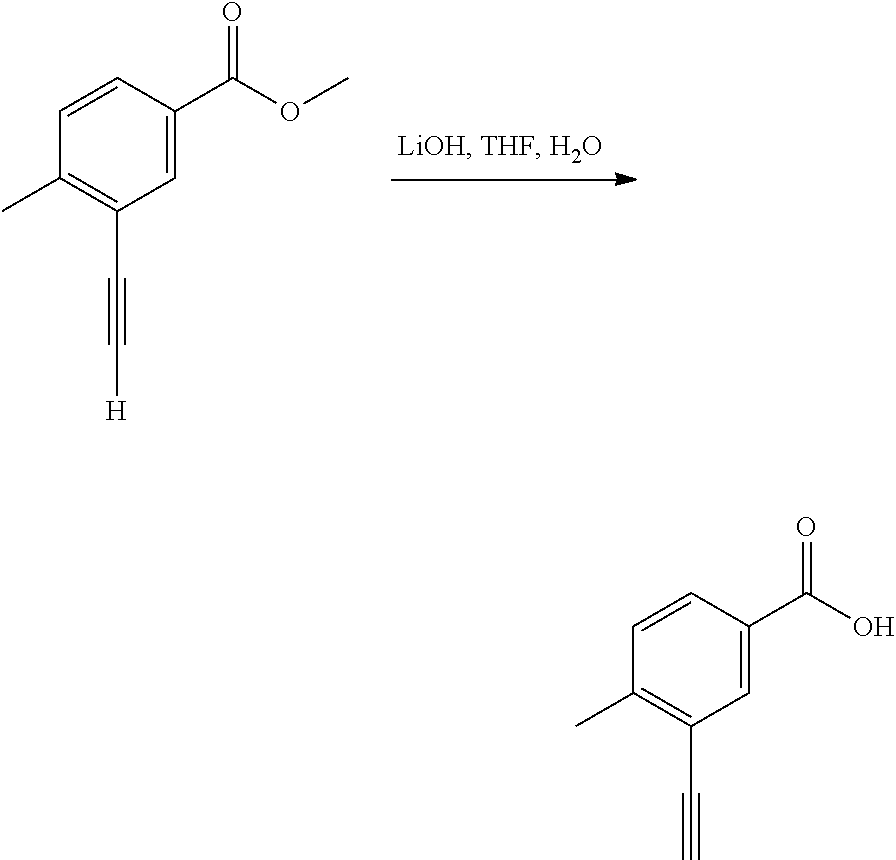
C1=C(C(OC)=O)C=CC(C)=C1C#C[H].C1=C(C(O)=O)C=CC(C)=C1C#C
